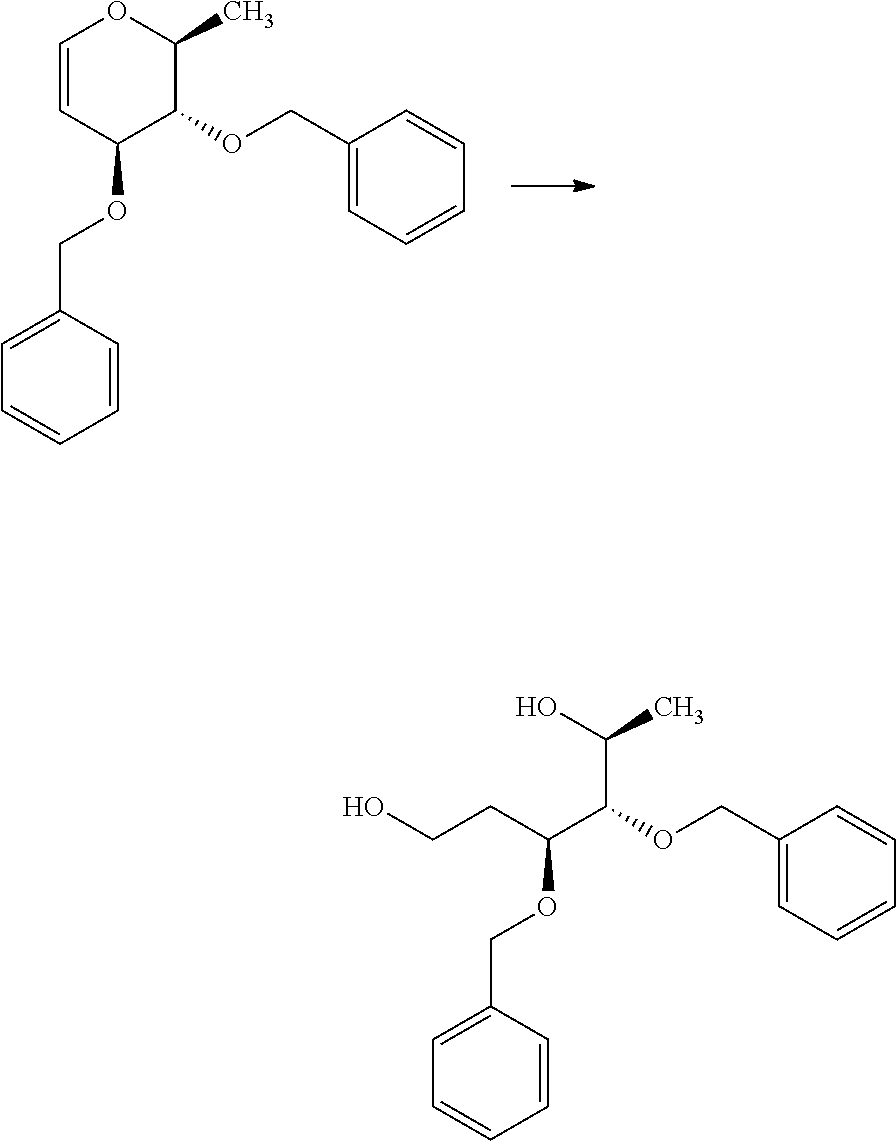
C1=CC(OCC2=CC=CC=C2)C(OCC2=CC=CC=C2)C(C)O1.C1(COC(CCO)C(OCC2=CC=CC=C2)C(C)O)=CC=CC=C1
